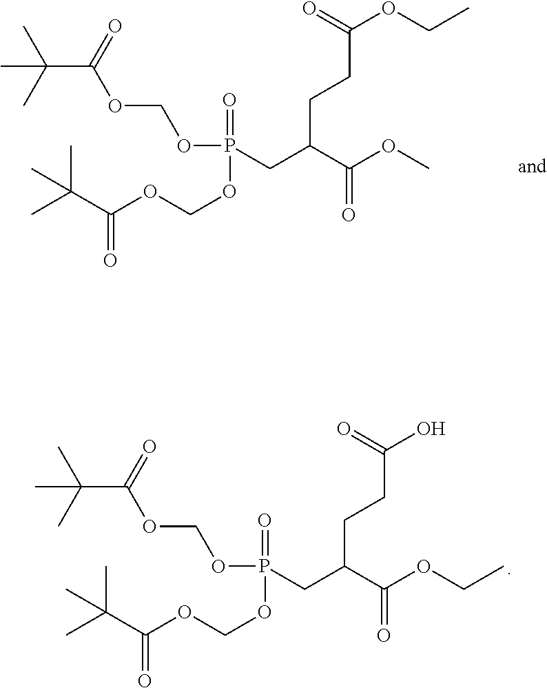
C(C(=O)OCOP(=O)(CC(C(OC)=O)CCC(OCC)=O)OCOC(C(C)(C)C)=O)(C)(C)C.C(C(=O)OCOP(=O)(CC(C(OCC)=O)CCC(O)=O)OCOC(C(C)(C)C)=O)(C)(C)C
